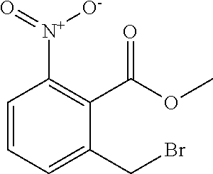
C1=CC=C(CBr)C(C(OC)=O)=C1[N+]([O-])=O
